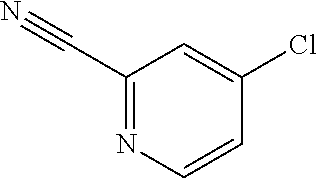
C1(C#N)=NC=CC(Cl)=C1
